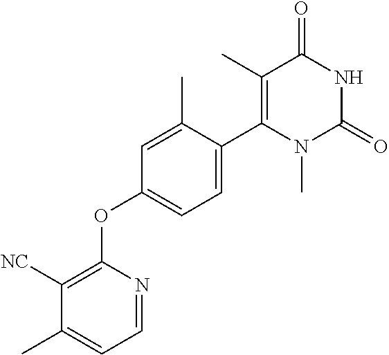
C1=C(C)C(C2=C(C)C(=O)NC(=O)N2C)=CC=C1OC1=C([NC])C(C)=CC=N1
